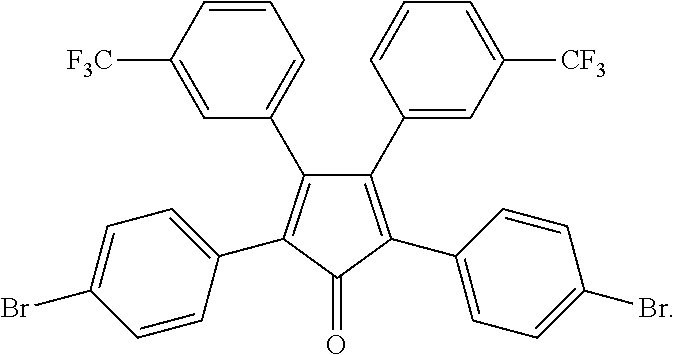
C1=CC([F3C])=CC(C2=C(C3=CC=C(Br)C=C3)C(=O)C(C3=CC=C(Br)C=C3)=C2C2=CC([CF3])=CC=C2)=C1
